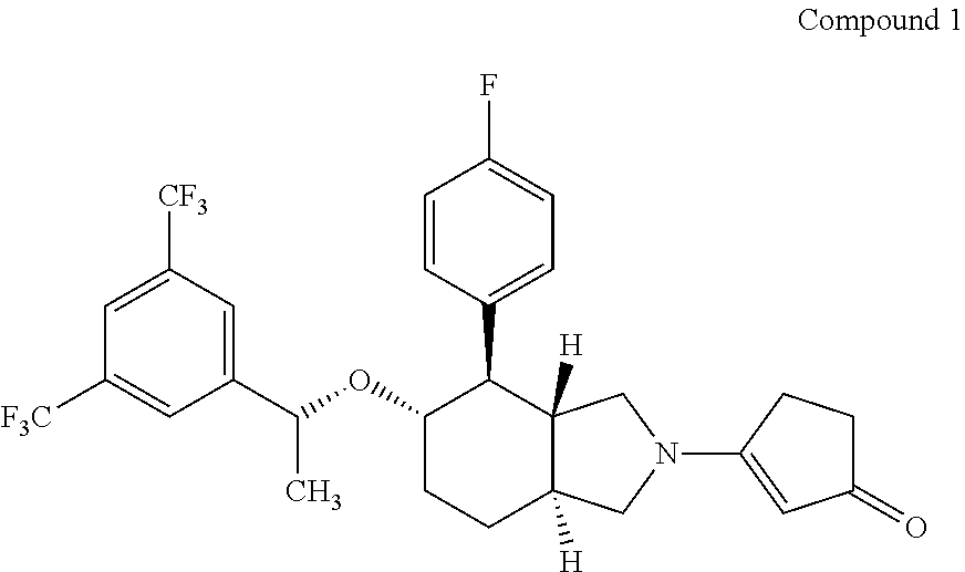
C1([CF3])=CC([F3C])=CC(C(OC2CCC3([H])C([H])(C2C2=CC=C(F)C=C2)CN(C2=CC(=O)CC2)C3)C)=C1
